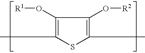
CC1=C(O[R1])C(O[R2])=C(C)S1
